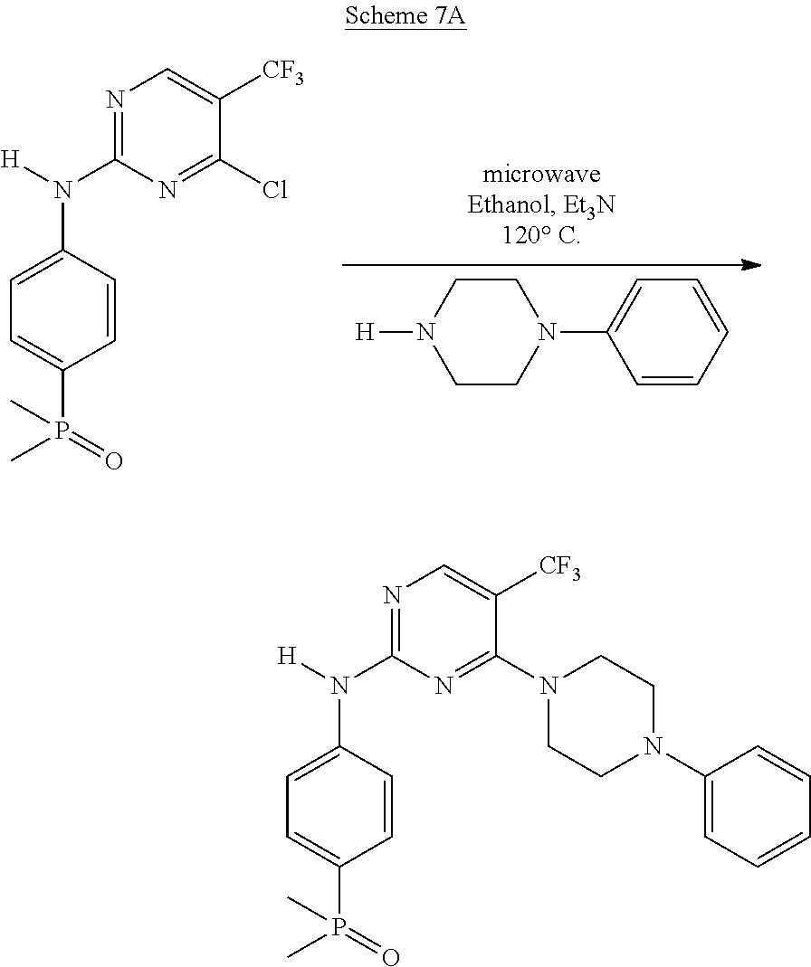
C1=CC=CC=C1N1CCN([H])CC1.N1=C(N([H])C2=CC=C(P(C)(=O)C)C=C2)N=C(Cl)C([CF3])=C1.N1=C(N([H])C2=CC=C(P(C)(=O)C)C=C2)N=C(N2CCN(C3=CC=CC=C3)CC2)C([CF3])=C1
